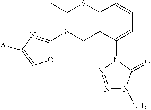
C1(SCC)=C(CSC2=NC([A])=CO2)C(N2N=NN(C)C2=O)=CC=C1
